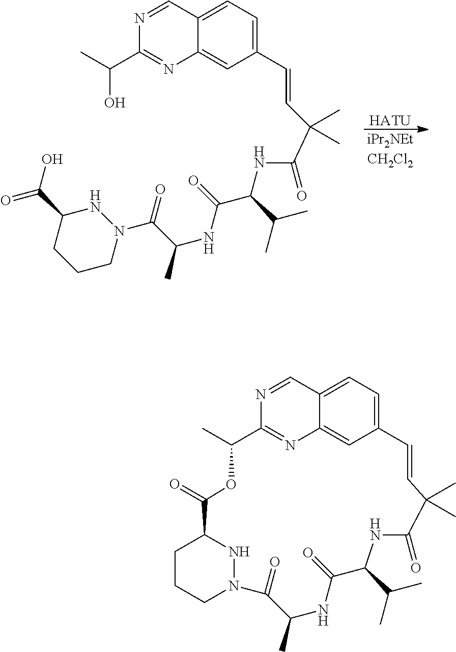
[HATU].[iPr2NEtCH2Cl2].OC(=O)C1CCCN(C(C(NC(C(C(C)C)NC(C(C=CC2=CC=C3C(=C2)N=C(C(C)O)N=C3)(C)C)=O)=O)C)=O)N1.C1(=O)C(C)NC(=O)C(C(C)C)NC(=O)C(C)(C)C=CC2=CC=C3C(=C2)N=C(N=C3)C(C)OC(=O)C2NN1CCC2
